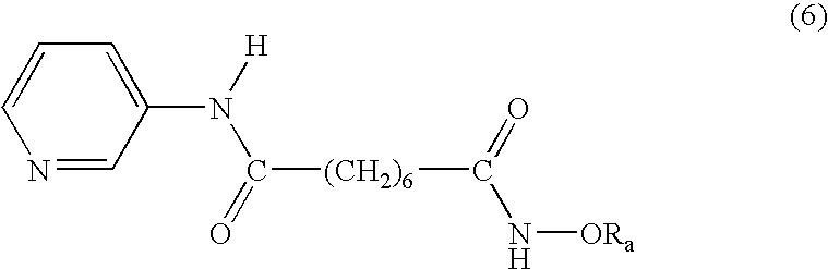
C1(N([H])C(=O)[(CH2)6]C(=O)N[ORa])=CC=CN=C1
